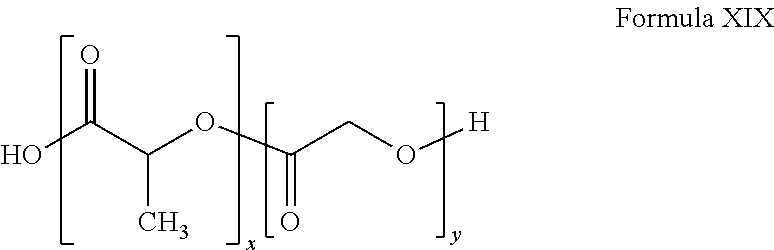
OC(C(OC(CO[H])=O)C)=O
